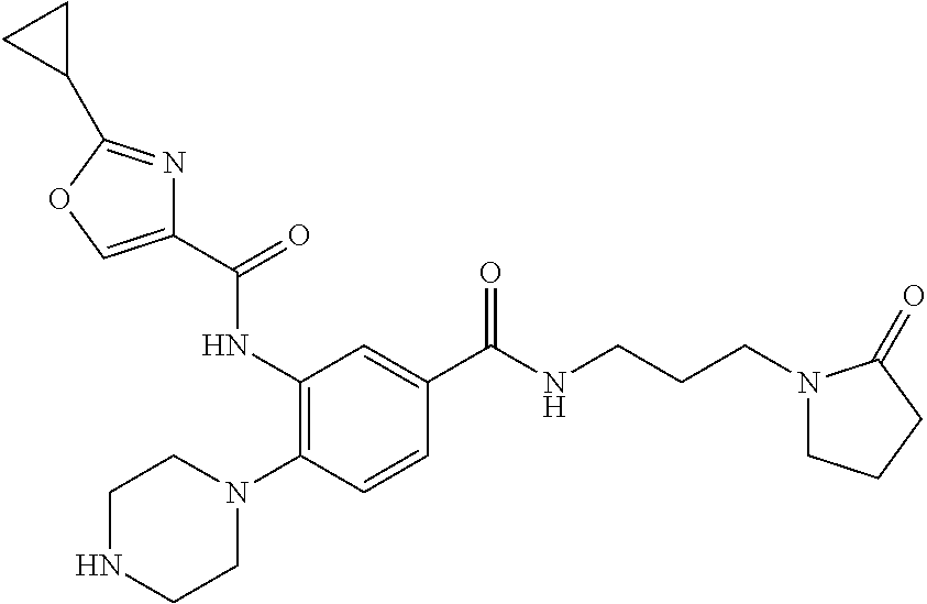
C1(NC(=O)C2=COC(C3CC3)=N2)=C(N2CCNCC2)C=CC(C(NCCCN2CCCC2=O)=O)=C1
